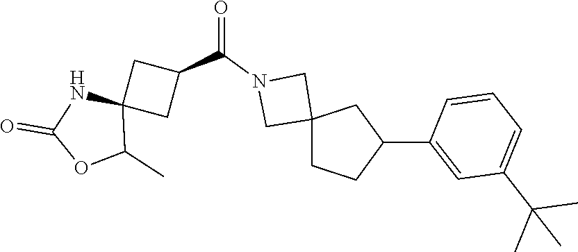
C1(C2CC3(CC2)CN(C(C2CC4(C2)NC(=O)OC4C)=O)C3)=CC(C(C)(C)C)=CC=C1
